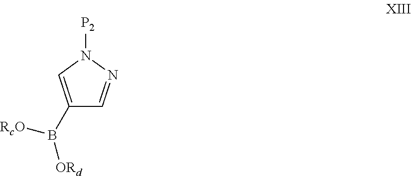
C1(B([ORd])[RcO])=CN([P2])N=C1
